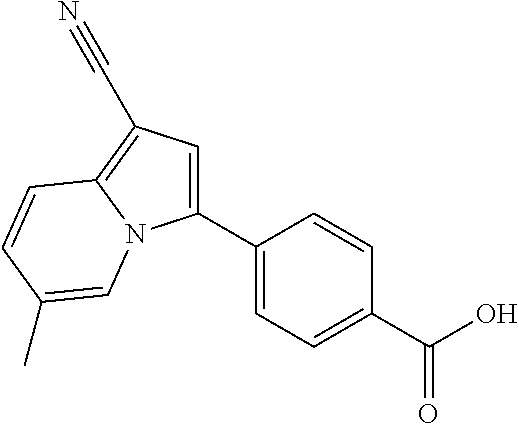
C1(C2=CC=C(C(O)=O)C=C2)=CC(C#N)=C2N1C=C(C)C=C2
